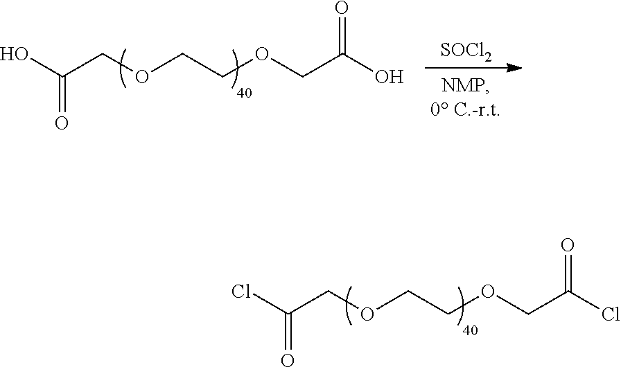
ClC(COCCOCC(Cl)=O)=O.OC(COCCOCC(O)=O)=O.[SOCl2]
